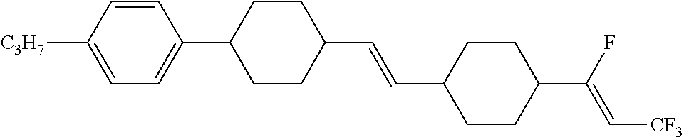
C1=C([C3H7])C=CC(C2CCC(C=CC3CCC(C(F)=C[CF3])CC3)CC2)=C1
